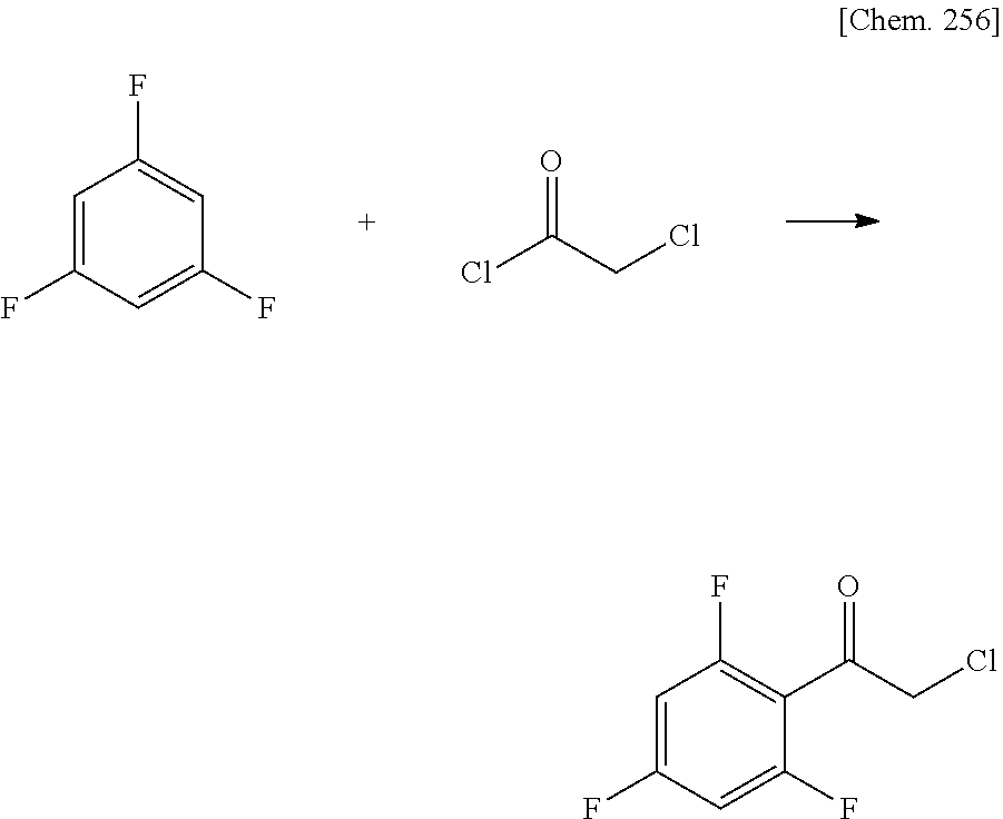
C1=C(F)C=C(F)C=C1F.ClC(CCl)=O.C1=C(F)C=C(F)C(C(CCl)=O)=C1F
